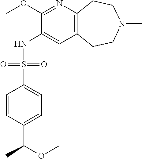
C1(OC)=NC2=C(C=C1NS(C1=CC=C(C(OC)C)C=C1)(=O)=O)CCN(C)CC2
